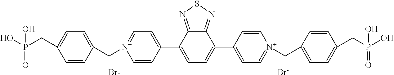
C1=CC(C2=CC=C(C3=CC=[N+](CC4=CC=C(CP(O)(O)=O)C=C4)C=C3)C3=NSN=C32)=CC=[N+]1CC1=CC=C(CP(O)(O)=O)C=C1.[Br-].[Br-]
